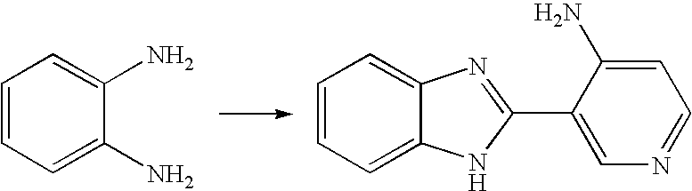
C1=CC=C(N)C(N)=C1.C1=CC=C2C(=C1)N=C(C1=CN=CC=C1N)N2
